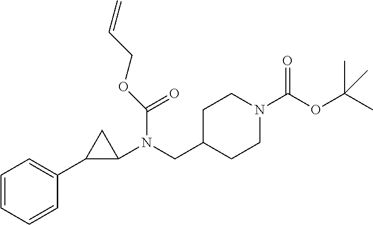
C1=CC=CC(C2C(N(CC3CCN(C(OC(C)(C)C)=O)CC3)C(=O)OCC=C)C2)=C1
